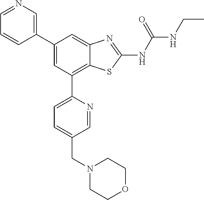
C1(C2=CN=CC=C2)=CC(C2=CC=C(CN3CCOCC3)C=N2)=C2C(=C1)N=C(NC(NCC)=O)S2
